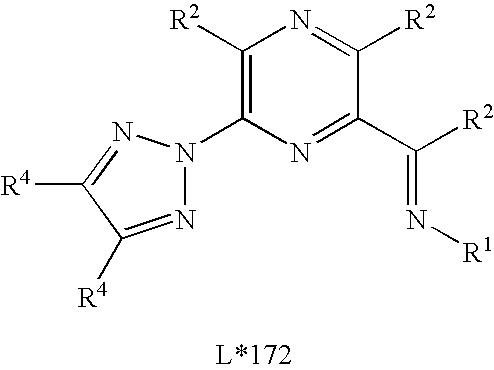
C1([R2])=C(N2N=C([R4])C([R4])=N2)N=C(C([R2])=N[R1])C([R2])=N1
